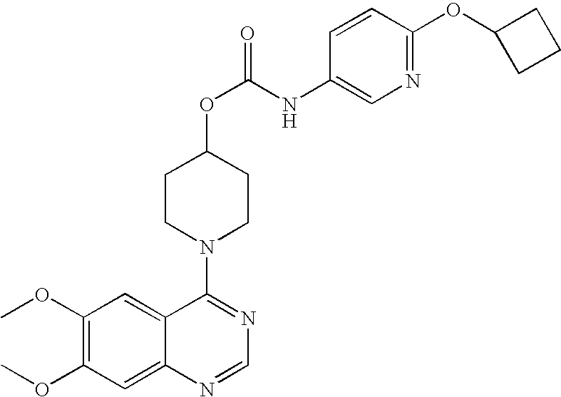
C12=CC(OC)=C(OC)C=C1N=CN=C2N1CCC(OC(NC2=CN=C(OC3CCC3)C=C2)=O)CC1
